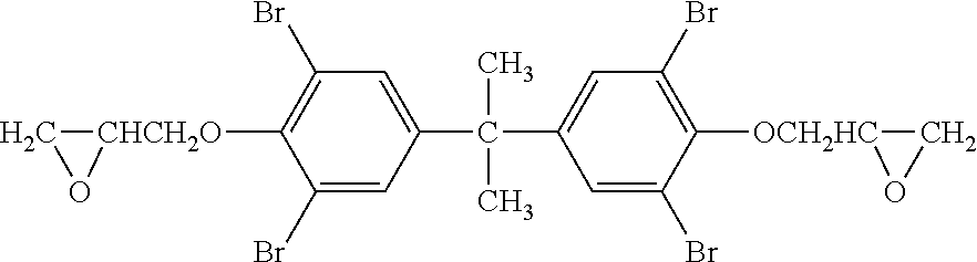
C1=C(Br)C([CHCH2O]2CO2)=C(Br)C=C1C(C1=CC(Br)=C([OCH2HC]2CO2)C(Br)=C1)(C)C
